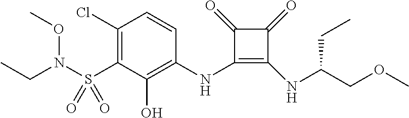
C1(Cl)=C(S(=O)(=O)N(CC)OC)C(O)=C(NC2=C(NC(COC)CC)C(=O)C2=O)C=C1
